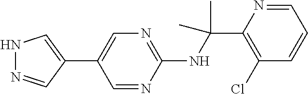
C1(C2=CN=C(NC(C)(C)C3=C(Cl)C=CC=N3)N=C2)=CNN=C1
